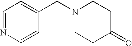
C1=NC=CC(CN2CCC(=O)CC2)=C1
